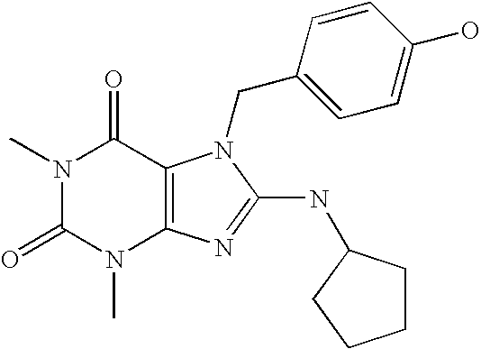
N1(C)C(=O)N(C)C2=C(C1=O)N(CC1=CC=C(O)C=C1)C(NC1CCCC1)=N2
